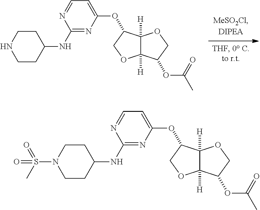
C1CC(NC2=NC(OC3C4([H])C([H])(OC3)C(OC(=O)C)CO4)=CC=N2)CCN1.C1CC(NC2=NC(OC3C4([H])C([H])(OC3)C(OC(=O)C)CO4)=CC=N2)CCN1S(C)(=O)=O
